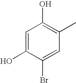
C1=C(O)C(Br)=CC(C)=C1O
